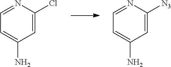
C1=NC(Cl)=CC(N)=C1.C1=NC([N3])=CC(N)=C1
